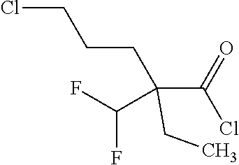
C(CC)(C(F)F)(CCCCl)C(=O)Cl
